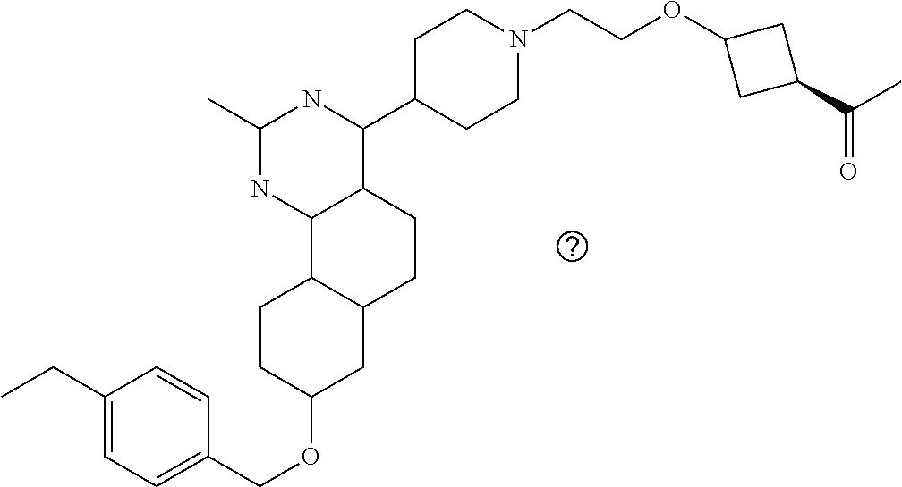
O(C1CC2C(CC1)C1C(CC2)C(C2CCN(CCOC3CC(C(C)=O)C3)CC2)NC(C)N1)CC1=CC=C(CC)C=C1
